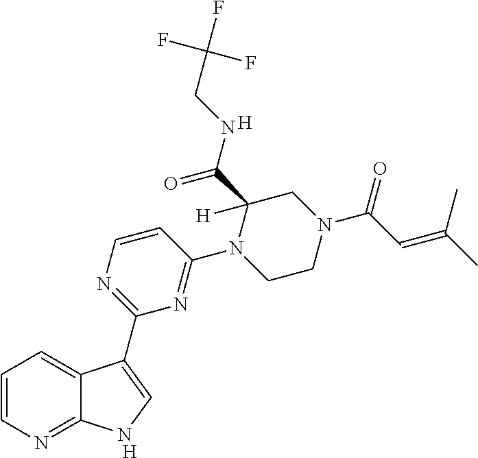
C1=CN=C2C(=C1)C(C1=NC=CC(N3CCN(C(C=C(C)C)=O)CC3(C(NCC(F)(F)F)=O)[H])=N1)=CN2.[H].[H]
